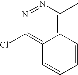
N1=NC(C)=C2C(=C1Cl)C=CC=C2
